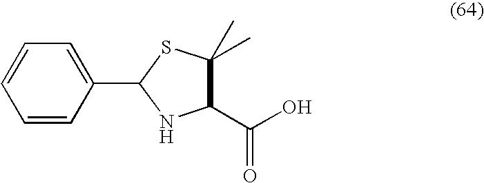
C1=CC=CC(C2SC(C)(C)C(C(O)=O)N2)=C1
